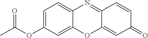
C12=CC=C(OC(C)=O)C=C1OC1=CC(=O)C=CC1=N2
